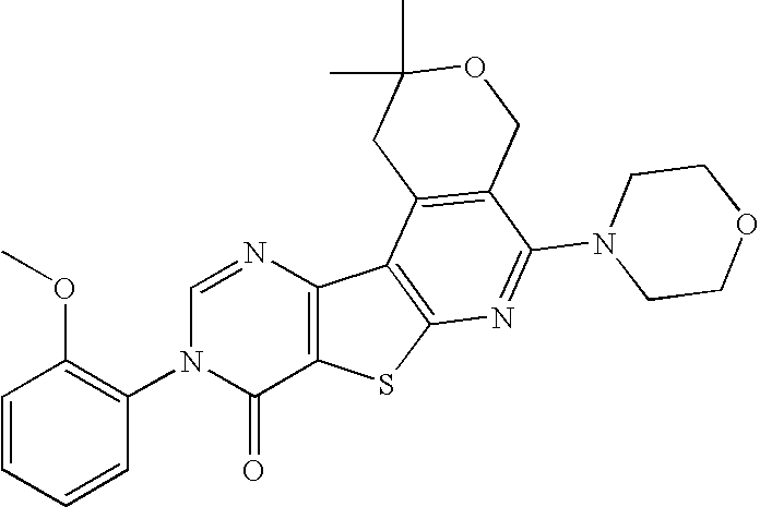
N1=CN(C2=C(OC)C=CC=C2)C(=O)C2=C1C1=C(S2)N=C(N2CCOCC2)C2=C1CC(C)(C)OC2
